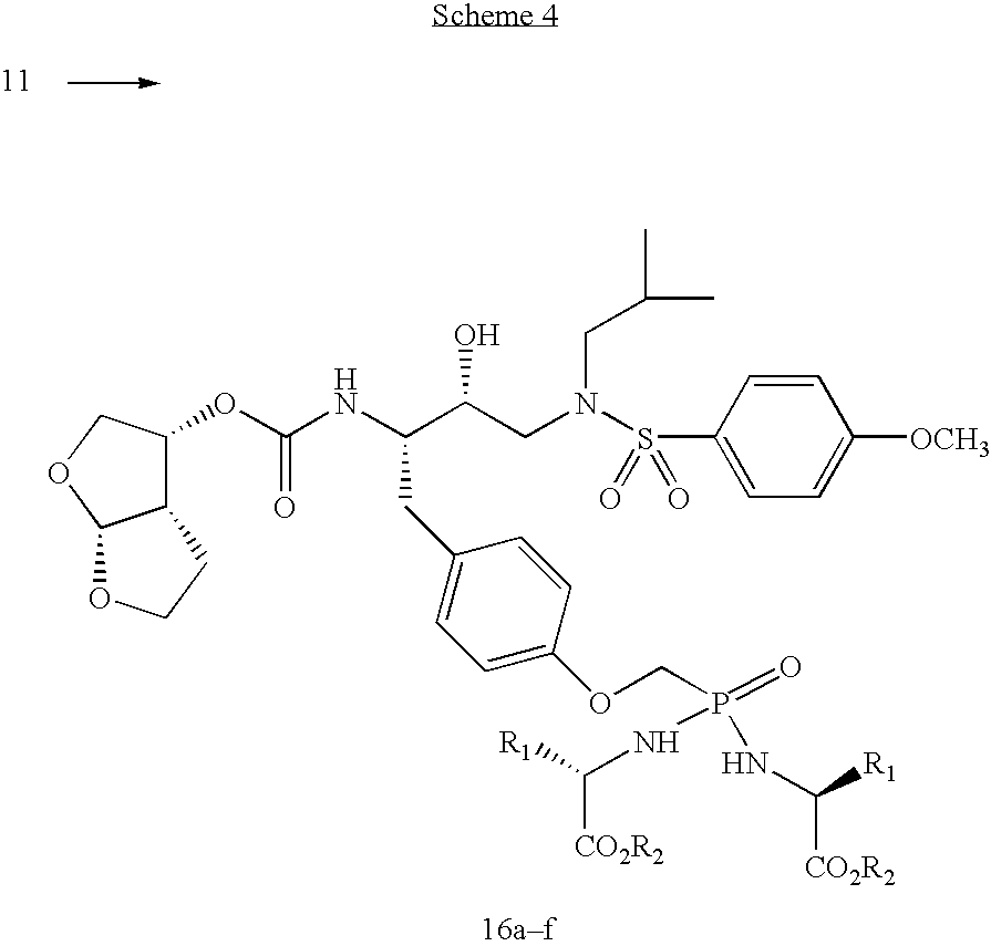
C12C(OC(NC(C(CN(S(C3=CC=C([OCH3])C=C3)(=O)=O)CC(C)C)O)CC3=CC=C(OCP(=O)(NC([CO2R2])[R1])NC([CO2R2])[R1])C=C3)=O)COC1OCC2
